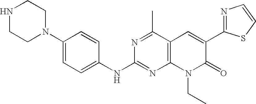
C1(NC2=NC3=C(C(C)=N2)C=C(C2=NC=CS2)C(=O)N3CC)=CC=C(N2CCNCC2)C=C1
